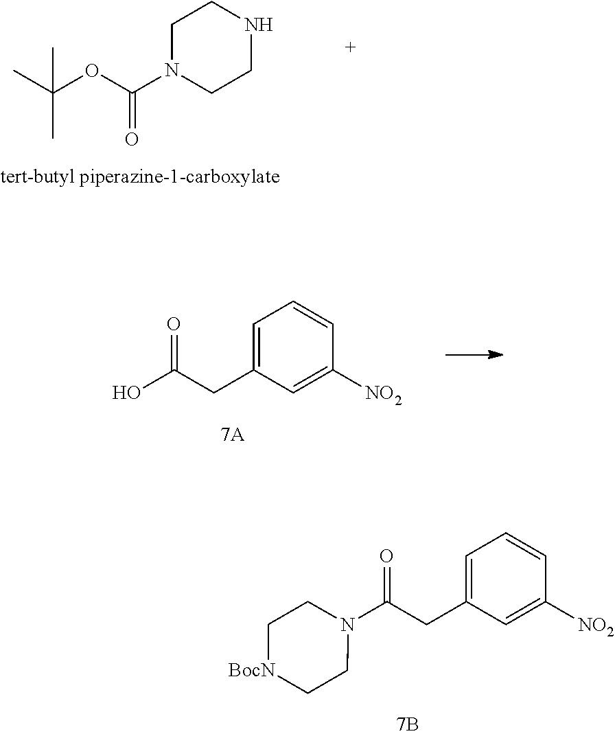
C1CN(C(OC(C)(C)C)=O)CCN1.C1=C(CC(O)=O)C=C([NO2])C=C1.C1=C(CC(N2CC[BocN]CC2)=O)C=C([NO2])C=C1
